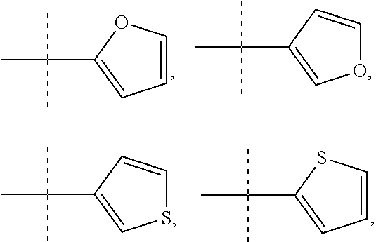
C(C)(C)(C)C1=CC=CO1.C(C)(C)(C1=COC=C1)C.C(C)(C)(C)C1=CC=CS1.C(C)(C)(C)C1=CSC=C1
